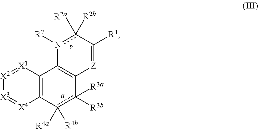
n1([R7])c([R2b])([R2a])C([R1])=[Z]C2=C1C1=C([X4]=[X3][X2]=[X1]1)c([R4a])([R4b])c2([R3b])[R3a]
